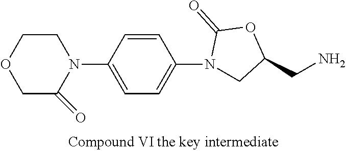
C1COCC(=O)N1C1=CC=C(N2CC(CN)OC2=O)C=C1
